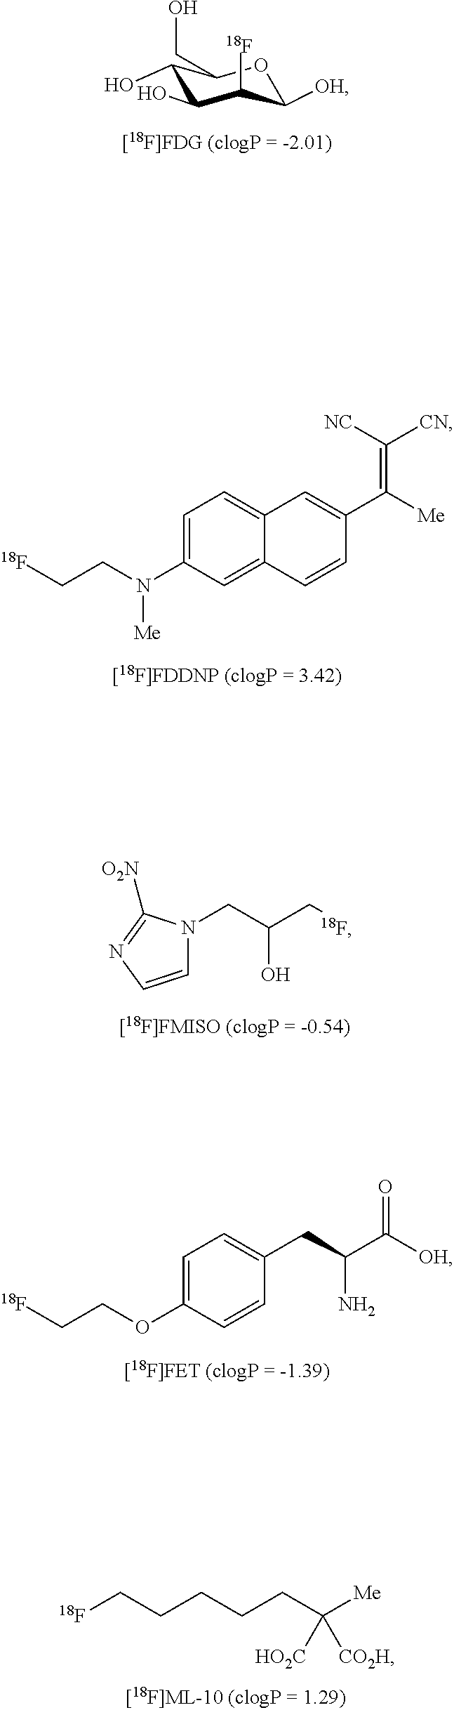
O1C([OH])C([18F])C(O)C(O)C1CO.C1=C(N(CC[18F])[Me])C=C2C(=C1)C=C(C(=C([CN])[NC])[Me])C=C2.N1(CC(C[18F])O)C=CN=C1[O2N].C1=C(OCC[18F])C=CC(CC(N)C(=O)[OH])=C1.[18F]CCCCCC([Me])([CO2H])[HO2C]
